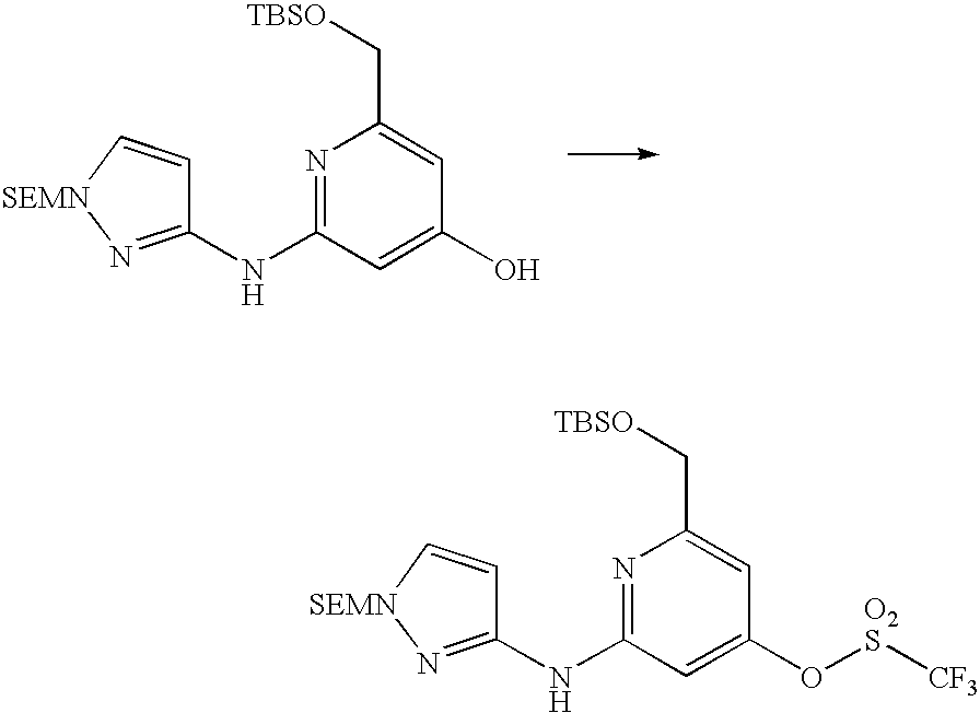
N1=C(NC2=N[SEMN]C=C2)C=C(O)C=C1C[TBSO].N1=C(NC2=N[SEMN]C=C2)C=C(O[O2S][CF3])C=C1C[TBSO]
